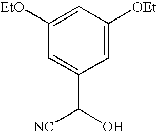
C1([EtO])=CC([OEt])=CC(C(O)[NC])=C1
